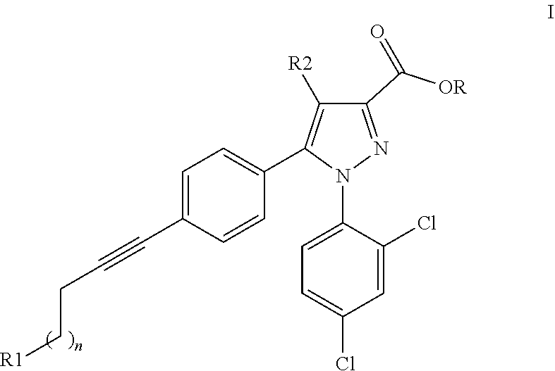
C1([R2])=C(C2=CC=C(C#CCC[R1])C=C2)N(C2=CC=C(Cl)C=C2Cl)N=C1C(=O)[OR]
